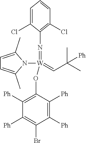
C1=C(Cl)C(N=[W](N2C(C)=CC=C2C)(OC2=C([Ph])C([Ph])=C(Br)C([Ph])=C2[Ph])=CC(C)(C)[Ph])=C(Cl)C=C1
